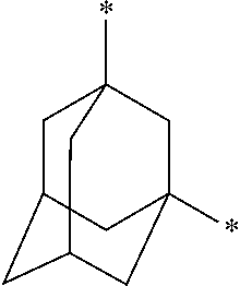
C1C2CC3CC(*)(CC1(*)C3)C2
